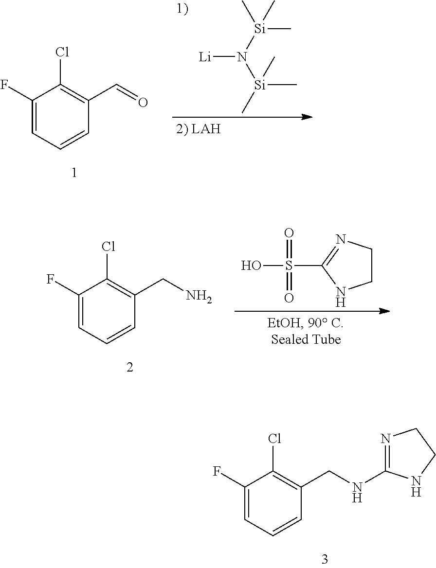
C1(F)=CC=CC(C=O)=C1Cl.[Li]N([Si](C)(C)C)[Si](C)(C)C.C1(F)=CC=CC(CN)=C1Cl.C1CN=C(S(=O)(=O)O)N1.C1(F)=CC=CC(CNC2=NCCN2)=C1Cl
